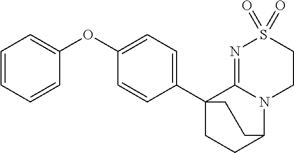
C1=CC=CC(OC2=CC=C(C34CCC(N5C3=NS(=O)(=O)CC5)CC4)C=C2)=C1
